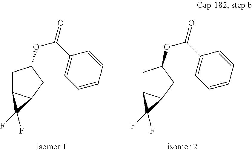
C1=CC(C(OC2CC3C(C2)C3(F)F)=O)=CC=C1.C1=CC(C(OC2CC3C(C2)C3(F)F)=O)=CC=C1
